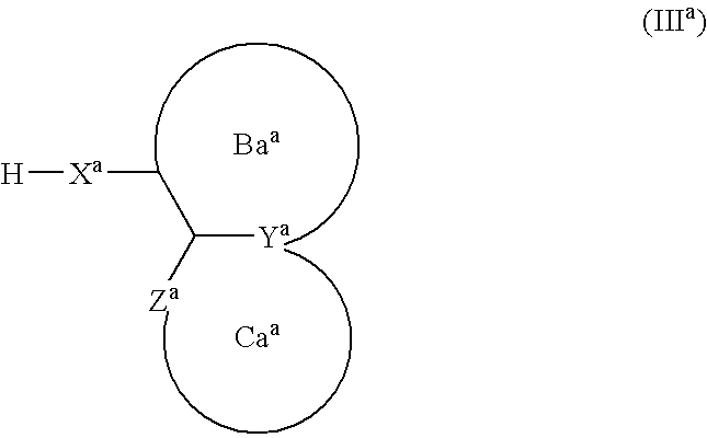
[Caa].[Xa](CC([Za])[Ya])[H].[Baa]
